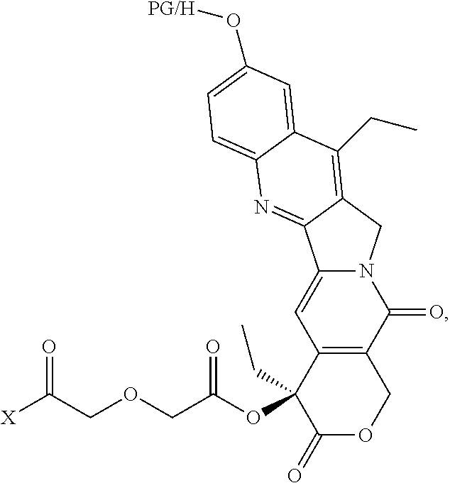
[X]C(COCC(OC1(CC)C(=O)OCC2=C1C=C1N(C2=O)CC2=C(CC)C3=CC(O[PG/H])=CC=C3N=C12)=O)=O
